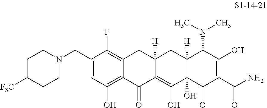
C1(CN2CCC([F3C])CC2)=CC(O)=C2C(=C1F)CC1([H])C(=C(O)C3(O)C([H])(C1)C(N(C)C)C(O)=C(C(N)=O)C3=O)C2=O
